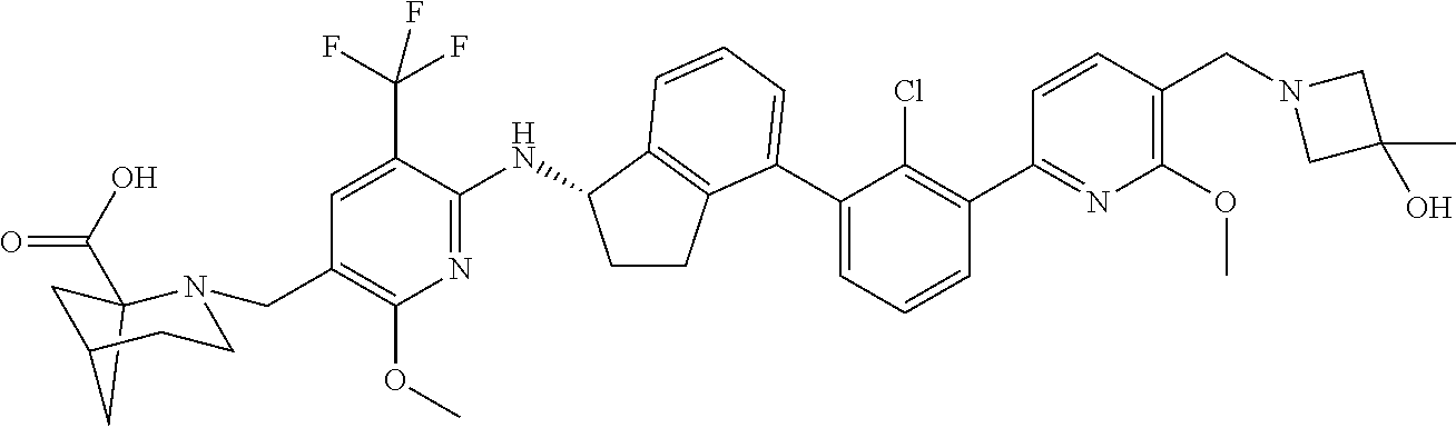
C12(C(O)=O)CC(C1)CCN2CC1=C(OC)N=C(NC2CCC3=C2C=CC=C3C2=CC=CC(C3=NC(OC)=C(CN4CC(O)(C)C4)C=C3)=C2Cl)C(C(F)(F)F)=C1
